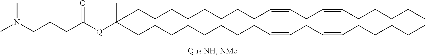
C(CCCCCCC=CCC=CCCCCC)CC(CCCCCCCCC=CCC=CCCCCC)(C)[Q]C(CCCN(C)C)=O
